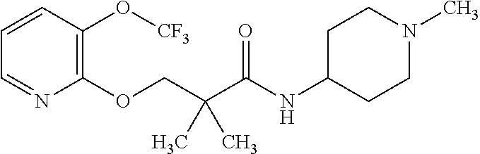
C1=CC(O[CF3])=C(OCC(C(NC2CCN(C)CC2)=O)(C)C)N=C1
